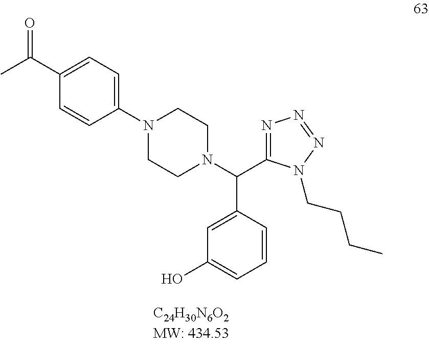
C1(N2CCN(C(C3=NN=NN3CCCC)C3=CC(O)=CC=C3)CC2)=CC=C(C(C)=O)C=C1
